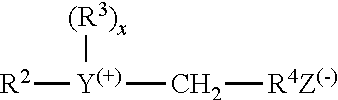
[R2][Y(+)]([(R3)x])C[R4Z(-)]
